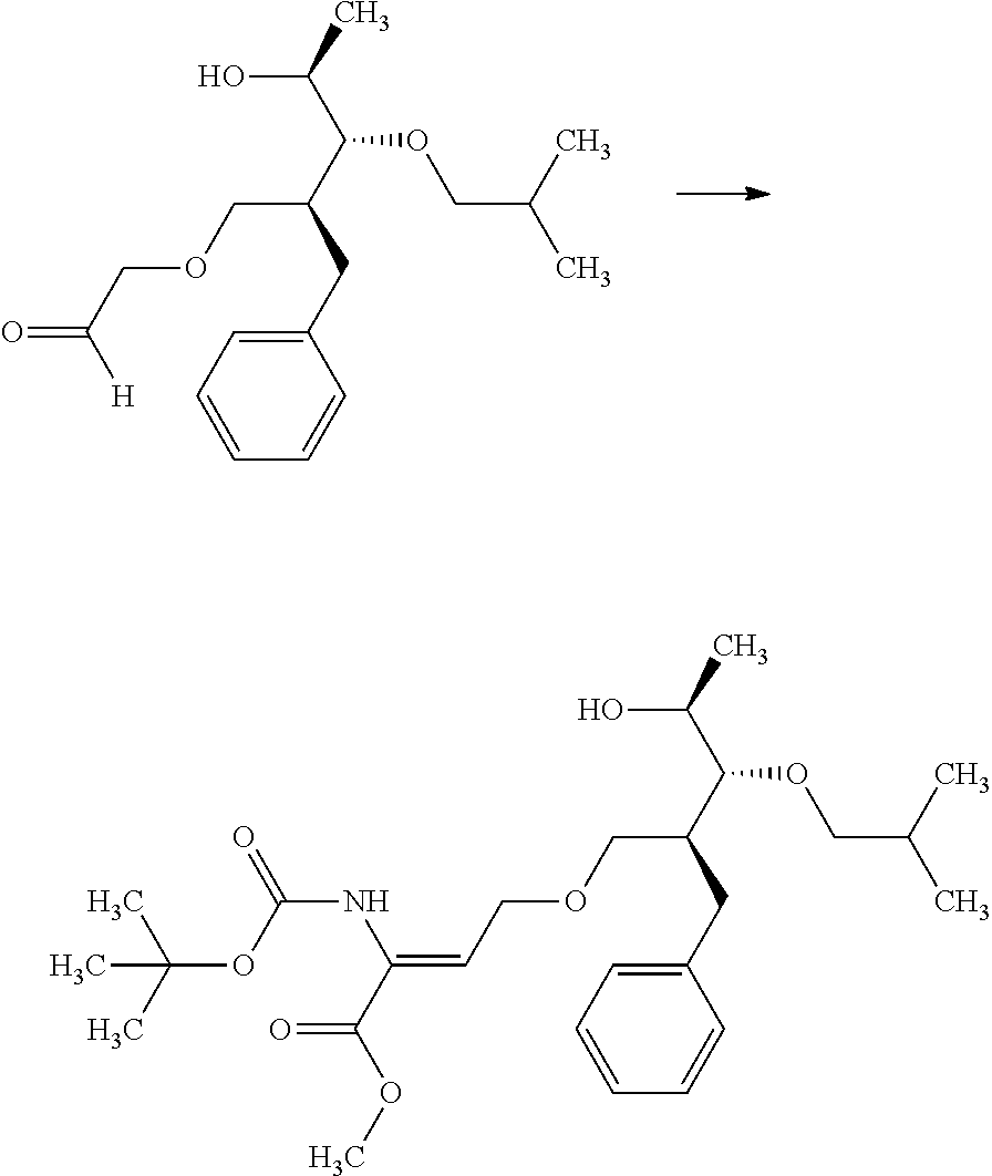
C(=CCOCC(C(C(O)C)OCC(C)C)CC1=CC=CC=C1)(NC(OC(C)(C)C)=O)C(=O)OC.O=C([H])COCC(C(C(O)C)OCC(C)C)CC1=CC=CC=C1
